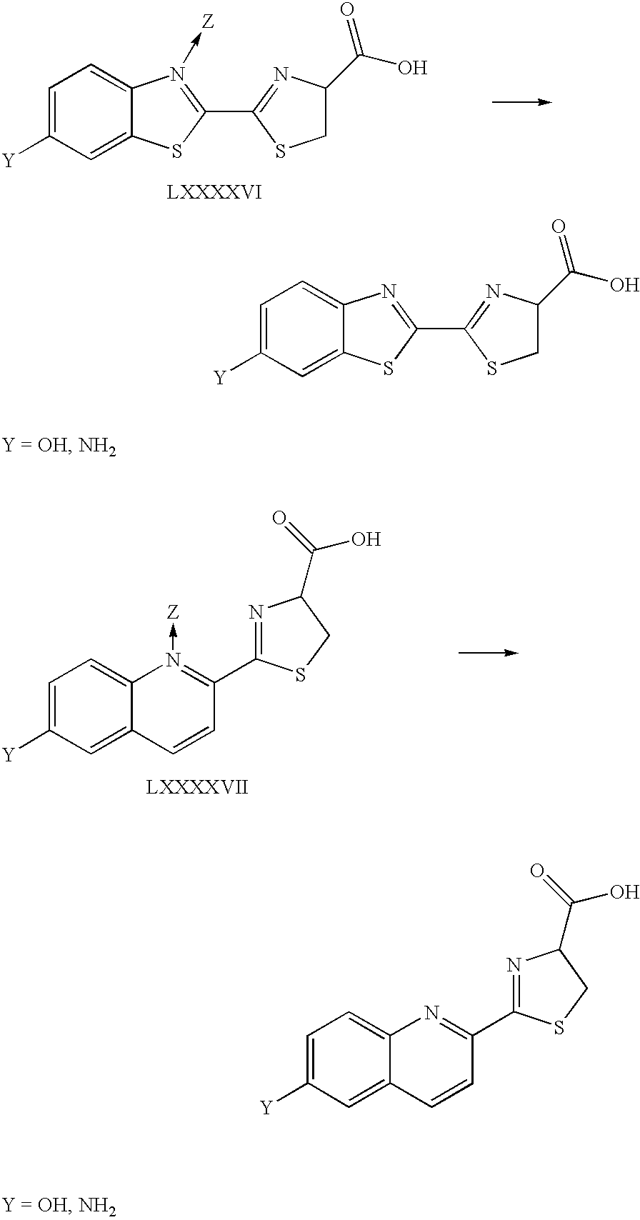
C1=C([Y])C=C2C(=C1)N=C(C1=NC(C(O)=O)CS1)S2.C1=C([Y])C=C2C(=C1)N(->[Z])=C(C1=NC(C(O)=O)CS1)S2.C1=C([Y])C=C2C(=C1)N(->[Z])=C(C1=NC(C(O)=O)CS1)C=C2.C1=C([Y])C=C2C(=C1)N=C(C1=NC(C(O)=O)CS1)C=C2
